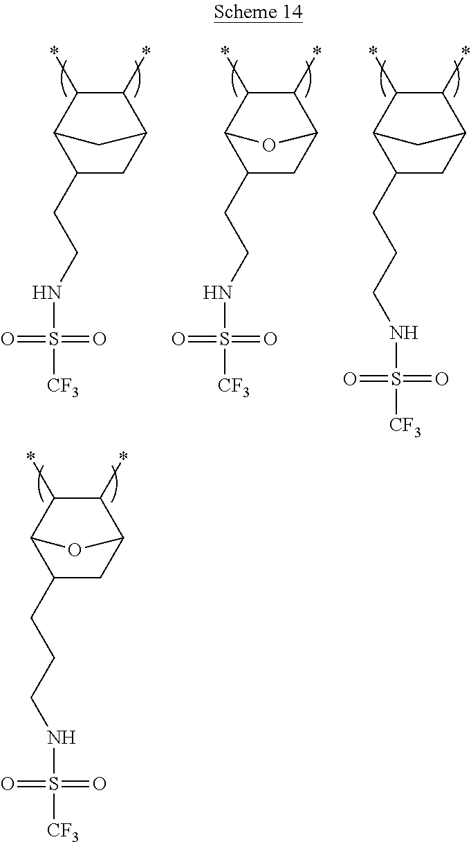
C1(CCNS(=O)(=O)[CF3])CC2C(*)C(*)C1C2.C1(CCNS(=O)(=O)[CF3])CC2C(*)C(*)C1O2.C1(CCCNS(=O)(=O)[CF3])CC2C(*)C(*)C1C2.C1(CCCNS(=O)(=O)[CF3])CC2C(*)C(*)C1O2
